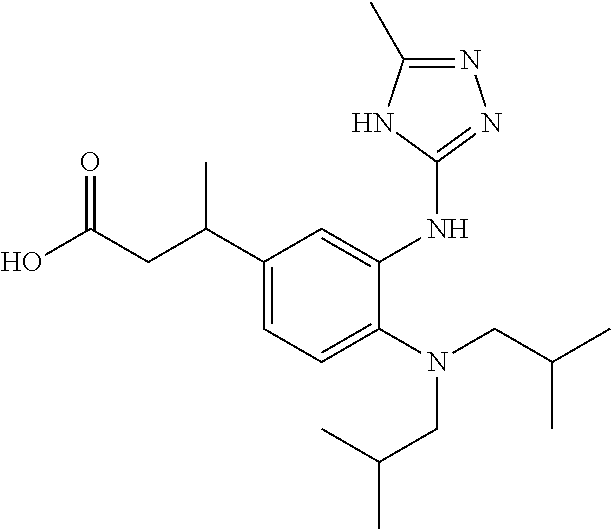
OC(CC(C1=CC=C(N(CC(C)C)CC(C)C)C(NC2=NN=C(C)N2)=C1)C)=O
